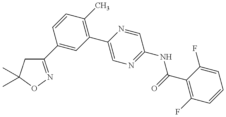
C1(C2=CC(C3=CN=C(NC(=O)C4=C(F)C=CC=C4F)C=N3)=C(C)C=C2)=NOC(C)(C)C1
